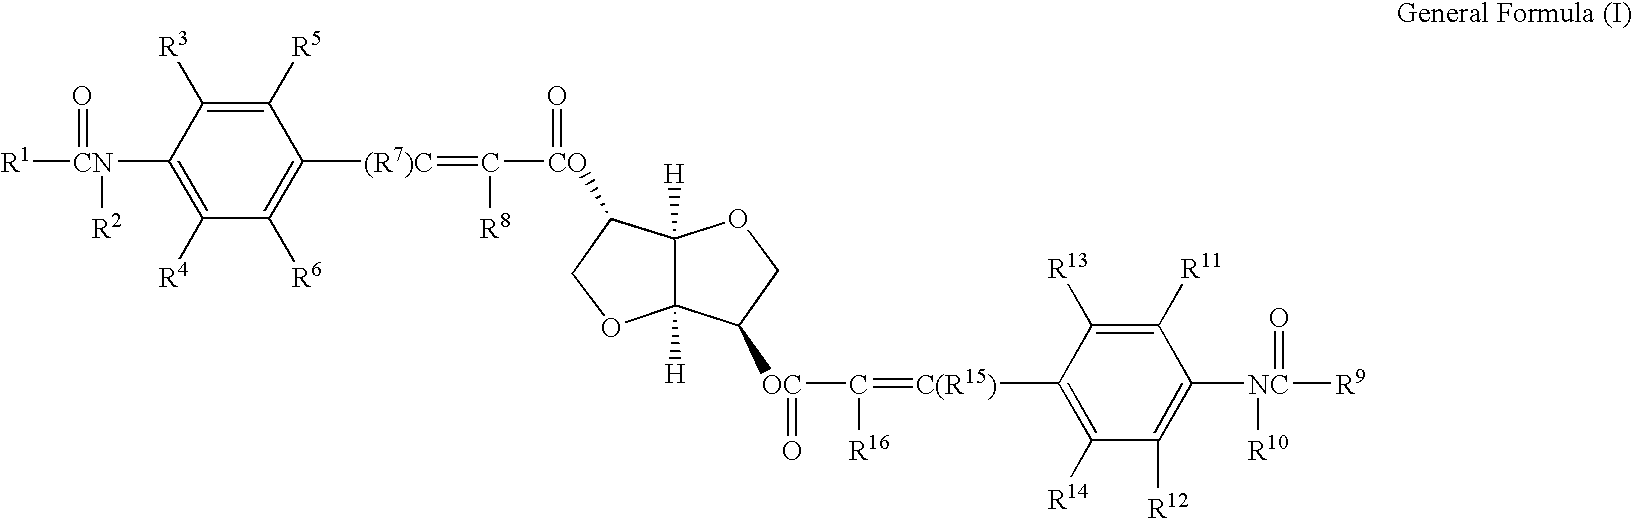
C1([CN]([R1])(=O)[R2])=C([R4])C([R6])=C([(R7)C]=C([R8])[CO](=O)C2COC3([H])C2([H])OCC3[OC](C(=[C(R15)]C2=C([R14])C([R12])=C([NC]([R10])(=O)[R9])C([R11])=C2[R13])[R16])=O)C([R5])=C1[R3]
